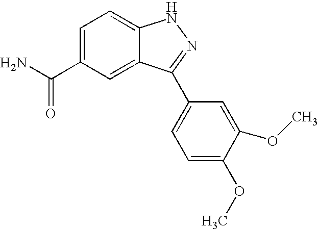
C1=C(C(N)=O)C=C2C(=C1)NN=C2C1=CC=C(OC)C(OC)=C1
